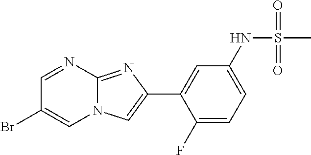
C1=NC2=NC(C3=CC(NS(=O)(=O)C)=CC=C3F)=CN2C=C1Br
